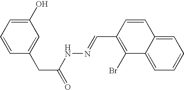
C1(O)=CC=CC(CC(=O)NN=CC2=C(Br)C3=CC=CC=C3C=C2)=C1
